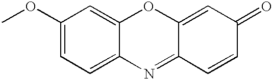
COC1=CC=C2C(=C1)OC1=CC(=O)C=CC1=N2
